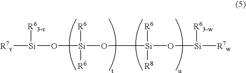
[R7v][Si]([R63-v])O[Si]([R6])([R6])O[Si]([R6])(O[Si]([R63-w])[R7w])[R8]
